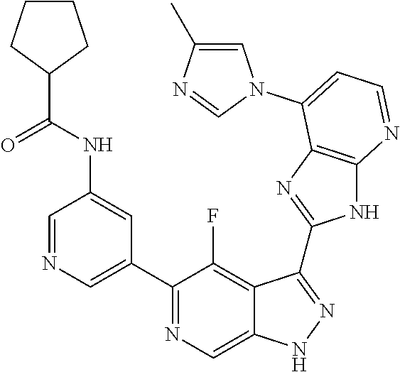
C1=NC=C(C2=NC=C3C(=C2F)C(C2=NC4=C(N2)N=CC=C4N2C=C(C)N=C2)=NN3)C=C1NC(C1CCCC1)=O
